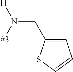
C1(CN([#3])[H])=CC=CS1
